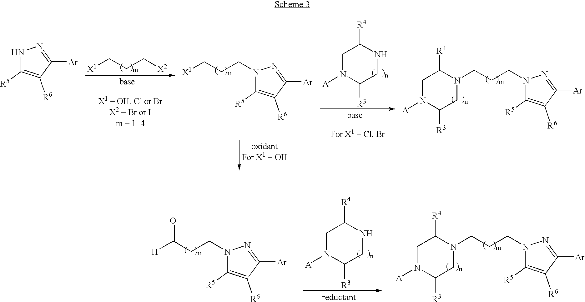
[H]C(CCN1C([R5])=C([R6])C([Ar])=N1)=O.C1N([A])C([R3])CNC1[R4].C1N([A])C([R3])CN(CCCN2C([R5])=C([R6])C([Ar])=N2)C1[R4].[X1]CCCN1C([R5])=C([R6])C([Ar])=N1.C1N([A])C([R3])CNC1[R4].[X1]CCC[X2].C1N([A])C([R3])CN(CCCN2C([R5])=C([R6])C([Ar])=N2)C1[R4].N1C([R5])=C([R6])C([Ar])=N1
